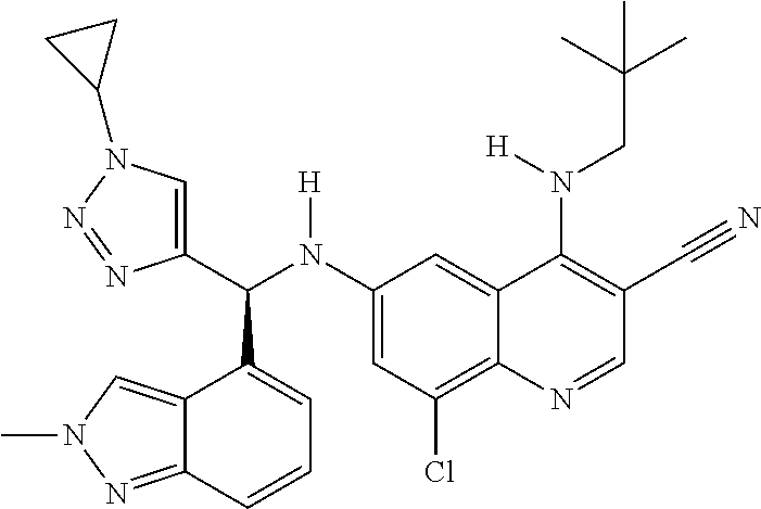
C1(N(C(C2=CN(C3CC3)N=N2)C2=CC=CC3=NN(C)C=C23)[H])=CC(Cl)=C2C(=C1)C(N(CC(C)(C)C)[H])=C(C#N)C=N2
